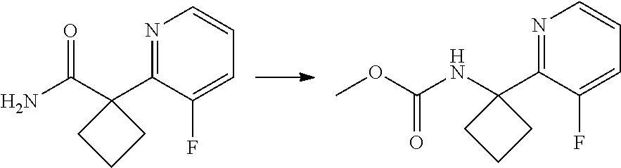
N1=C(C2(C(N)=O)CCC2)C(F)=CC=C1.N1=C(C2(NC(OC)=O)CCC2)C(F)=CC=C1
